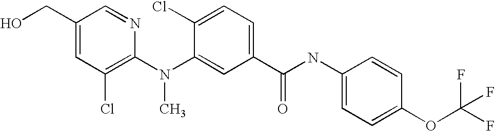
C1(CO)=CC(Cl)=C(N(C2=CC(C(NC3=CC=C(OC(F)(F)F)C=C3)=O)=CC=C2Cl)C)N=C1
